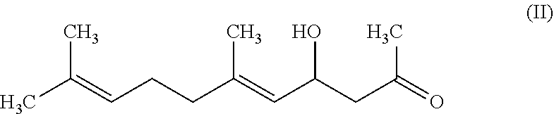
C(=CC(CC(C)=O)O)(CCC=C(C)C)C
